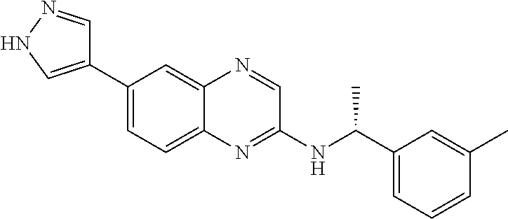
C1(C2=CNN=C2)=CC=C2C(=C1)N=CC(NC(C1=CC=CC(C)=C1)C)=N2
